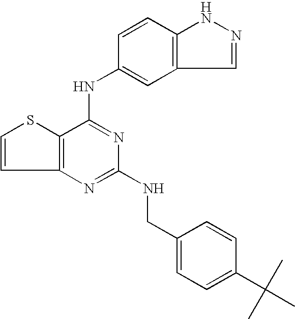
C12=C(C(NC3=CC4=C(C=C3)NN=C4)=NC(NCC3=CC=C(C(C)(C)C)C=C3)=N1)SC=C2
